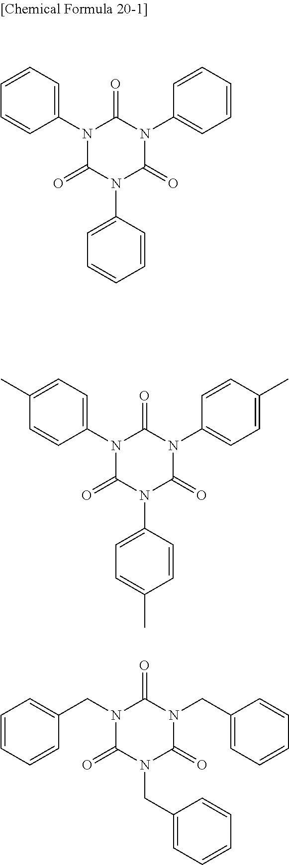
C1(N2C(=O)N(C3=CC=CC=C3)C(=O)N(C3=CC=CC=C3)C2=O)=CC=CC=C1.C1(N2C(=O)N(C3=CC=C(C)C=C3)C(=O)N(C3=CC=C(C)C=C3)C2=O)=CC=C(C)C=C1.C(N1C(=O)N(CC2=CC=CC=C2)C(=O)N(CC2=CC=CC=C2)C1=O)C1=CC=CC=C1
